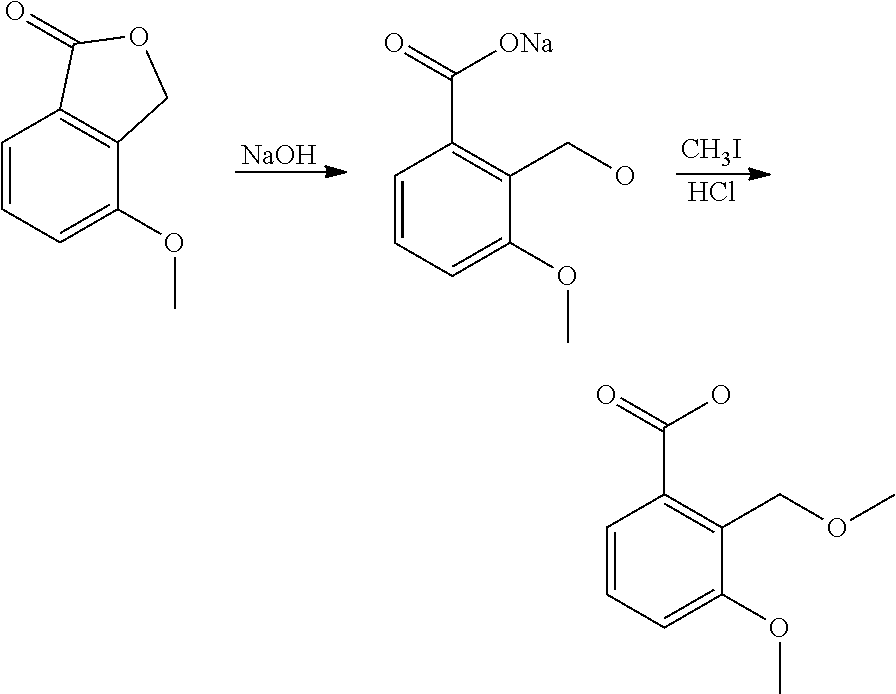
C1=CC=C(OC)C2=C1C(=O)OC2.[NaOH].C1=CC=C(OC)C(CO)=C1C(=O)[ONa].[CH3I].Cl.C1=CC=C(OC)C(COC)=C1C(=O)O
